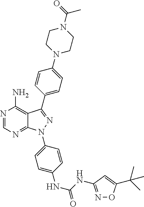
N1=CN=C2C(=C1N)C(C1=CC=C(N3CCN(C(=O)C)CC3)C=C1)=NN2C1=CC=C(NC(NC2=NOC(C(C)(C)C)=C2)=O)C=C1
